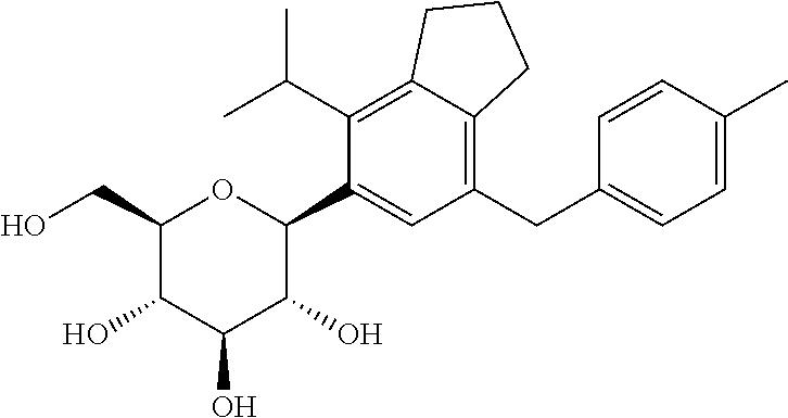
C1(CC2=CC=C(C)C=C2)=C2C(=C(C(C)C)C(C3OC(CO)C(O)C(O)C3O)=C1)CCC2
